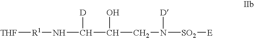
[THF][R1]NC(C(CN([SO2][E])[D])O)[D]
